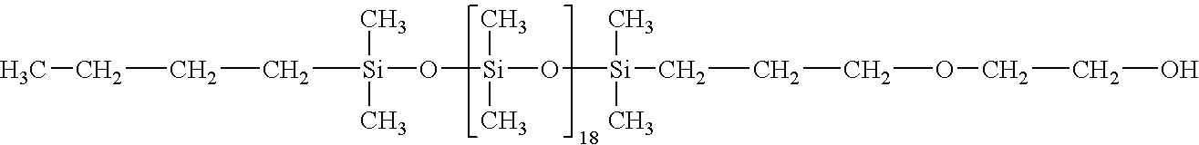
CCCC[Si](C)(C)O[Si](O[Si](CCCOCCO)(C)C)(C)C
